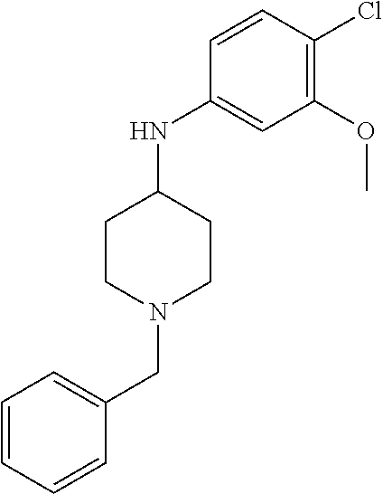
C1(OC)=C(Cl)C=CC(NC2CCN(CC3=CC=CC=C3)CC2)=C1
